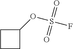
C1CCC1OS(=O)(=O)F
